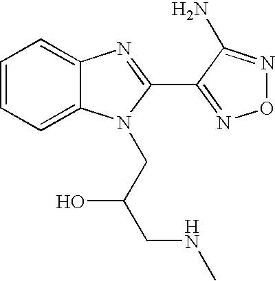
C1=CC=C2C(=C1)N=C(C1=NON=C1N)N2CC(CNC)O
